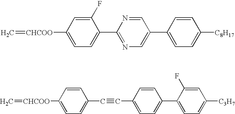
C=[CHCOO]C1=CC=C(C2=NC=C(C3=CC=C([C8H17])C=C3)C=N2)C(F)=C1.C=[CHCOO]C1=CC=C(C#CC2=CC=C(C3=CC=C([C3H7])C=C3F)C=C2)C=C1
